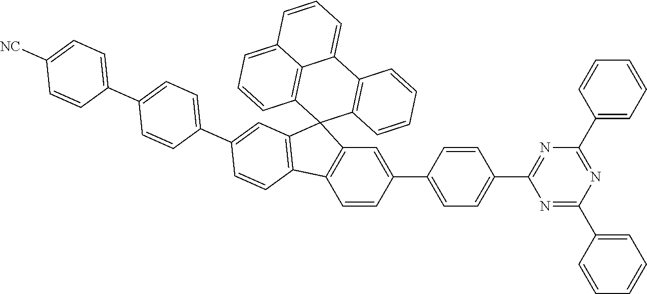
C1=CC2=C(C=C1C1=CC=C(C3=NC(C4=CC=CC=C4)=NC(C4=CC=CC=C4)=N3)C=C1)C1(C3=C2C=CC(C2=CC=C(C4=CC=C([NC])C=C4)C=C2)=C3)C2=C(C3=CC=CC4=CC=CC1=C34)C=CC=C2
